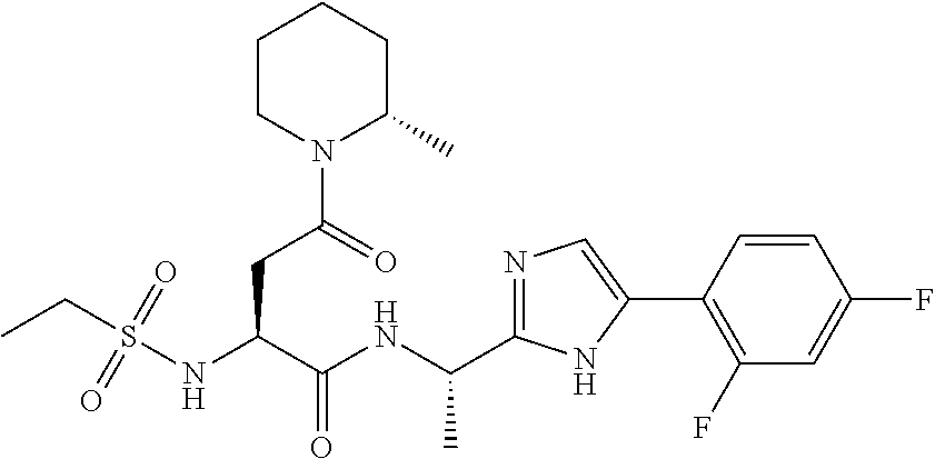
C(NC(C(NS(CC)(=O)=O)CC(N1C(C)CCCC1)=O)=O)(C)C1=NC=C(C2=C(F)C=C(F)C=C2)N1
